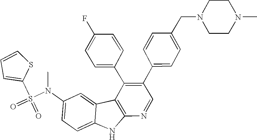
C1=CSC(S(=O)(=O)N(C2=CC=C3C(=C2)C2=C(N3)N=CC(C3=CC=C(CN4CCN(C)CC4)C=C3)=C2C2=CC=C(F)C=C2)C)=C1
